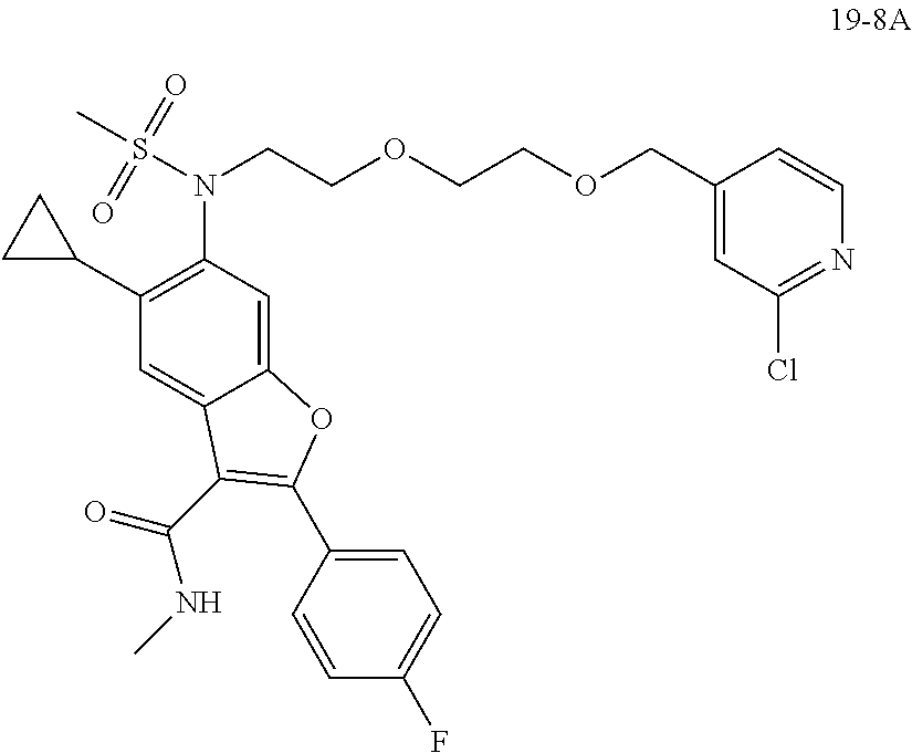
C1(C2CC2)=C(N(S(C)(=O)=O)CCOCCOCC2=CC(Cl)=NC=C2)C=C2C(=C1)C(C(=O)NC)=C(C1=CC=C(F)C=C1)O2
